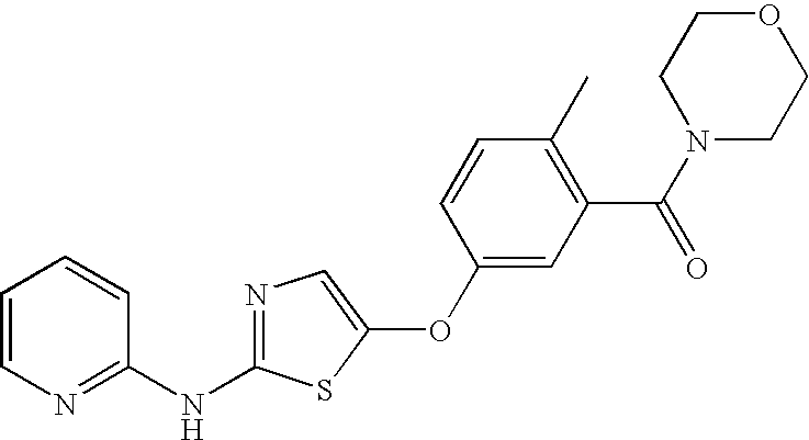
C1=CN=C(NC2=NC=C(OC3=CC(C(N4CCOCC4)=O)=C(C)C=C3)S2)C=C1
